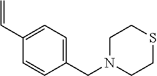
C1=C(C=C)C=CC(CN2CCSCC2)=C1
